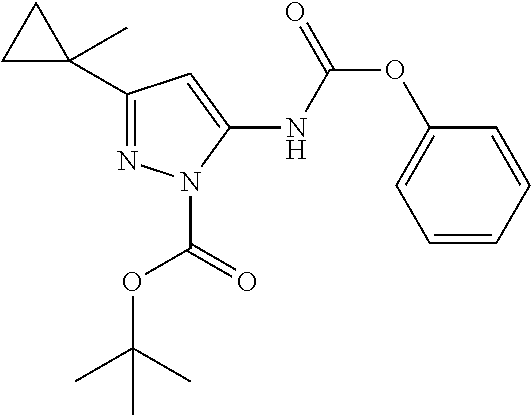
C1C(C)(C2=NN(C(OC(C)(C)C)=O)C(NC(OC3=CC=CC=C3)=O)=C2)C1
